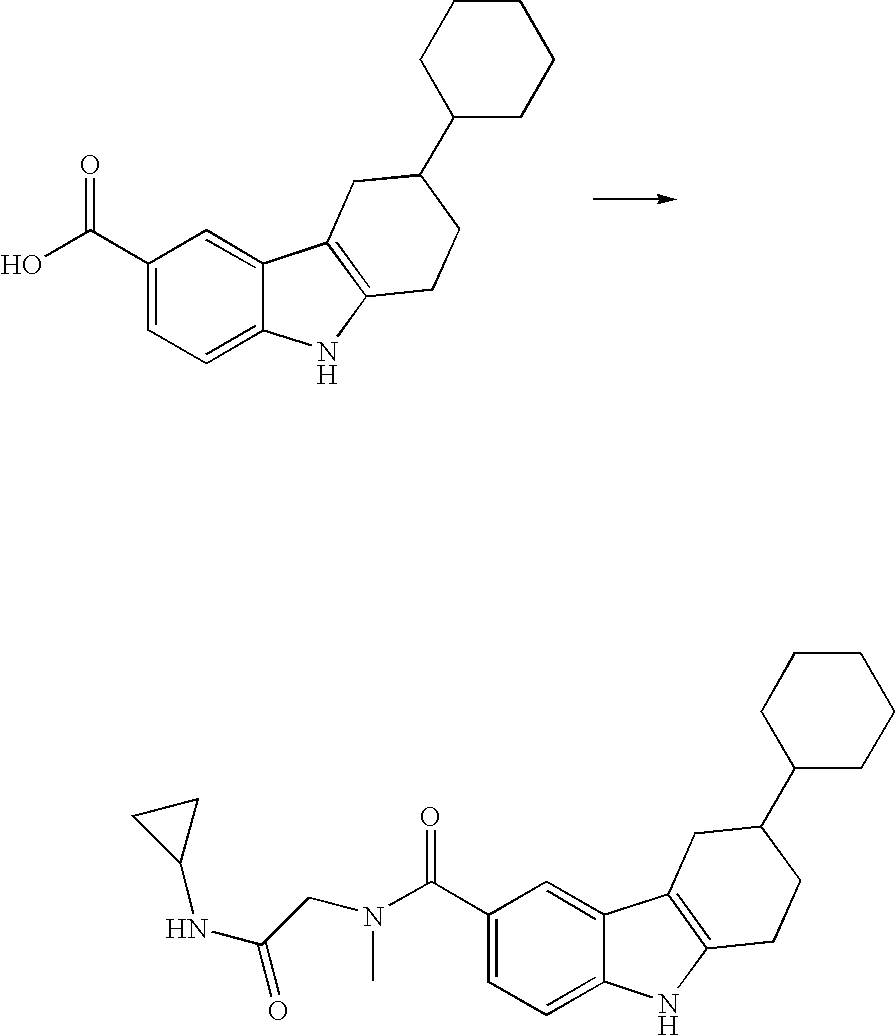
C1(C(=O)O)=CC=C2C(=C1)C1=C(N2)CCC(C2CCCCC2)C1.C1(C(=O)N(CC(NC2CC2)=O)C)=CC=C2C(=C1)C1=C(N2)CCC(C2CCCCC2)C1
